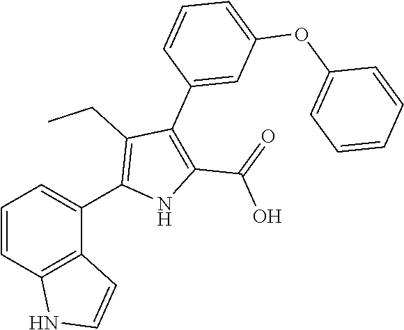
C1=CC2=C(C(C3=C(CC)C(C4=CC(OC5=CC=CC=C5)=CC=C4)=C(C(=O)O)N3)=C1)C=CN2
